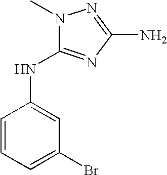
N1(C)C(NC2=CC(Br)=CC=C2)=NC(N)=N1
